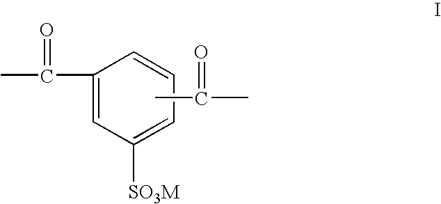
CC(=O)C1=CC([SO3M])=CC=C1.CC(=O)C
